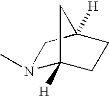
N1(C)C2([H])CCC([H])(C1)C2
